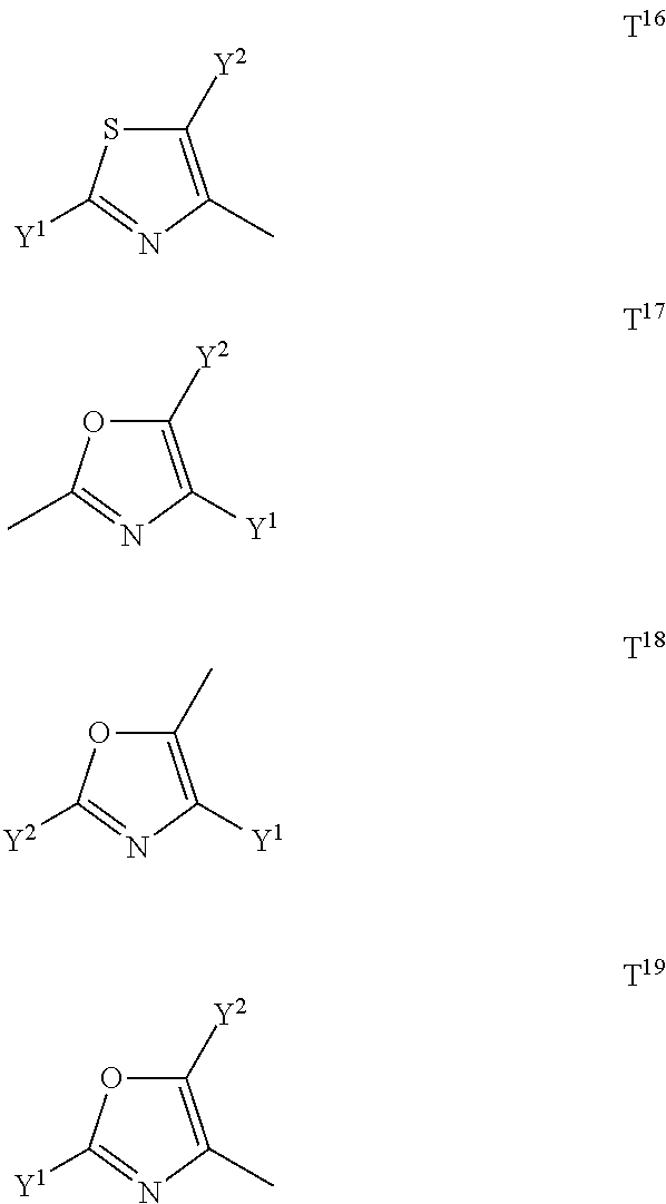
C1([Y2])=C(C)N=C([Y1])S1.C1([Y2])=C([Y1])N=C(C)O1.C1(C)=C([Y1])N=C([Y2])O1.C1([Y2])=C(C)N=C([Y1])O1
